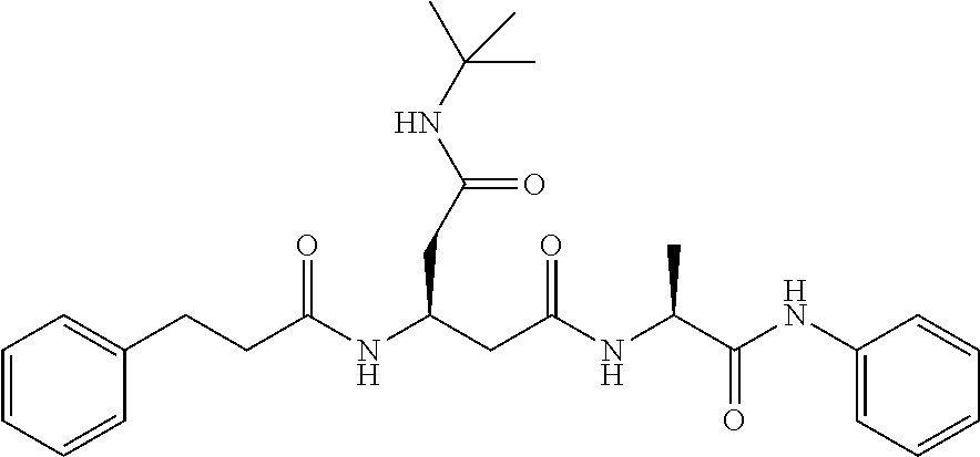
C1=CC=CC=C1NC(C(NC(CC(CC(=O)NC(C)(C)C)NC(CCC1=CC=CC=C1)=O)=O)C)=O
